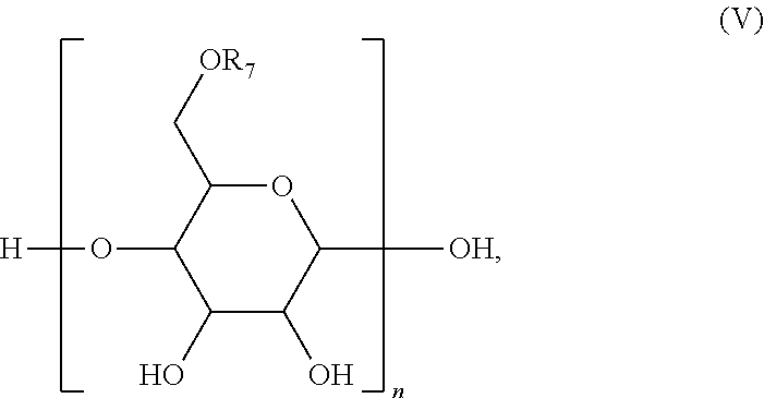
C1(O[H])C(O)C(O)C([OH])OC1C[OR7]
